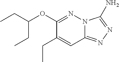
C12=NN=C(N)N1N=C(OC(CC)CC)C(CC)=C2
